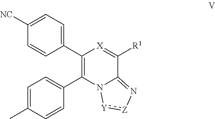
C1(C2=CC=C([NC])C=C2)=C(C2=CC=C(C)C=C2)N2C(=N[Z]:[Y]2)C([R1])=[X]1
